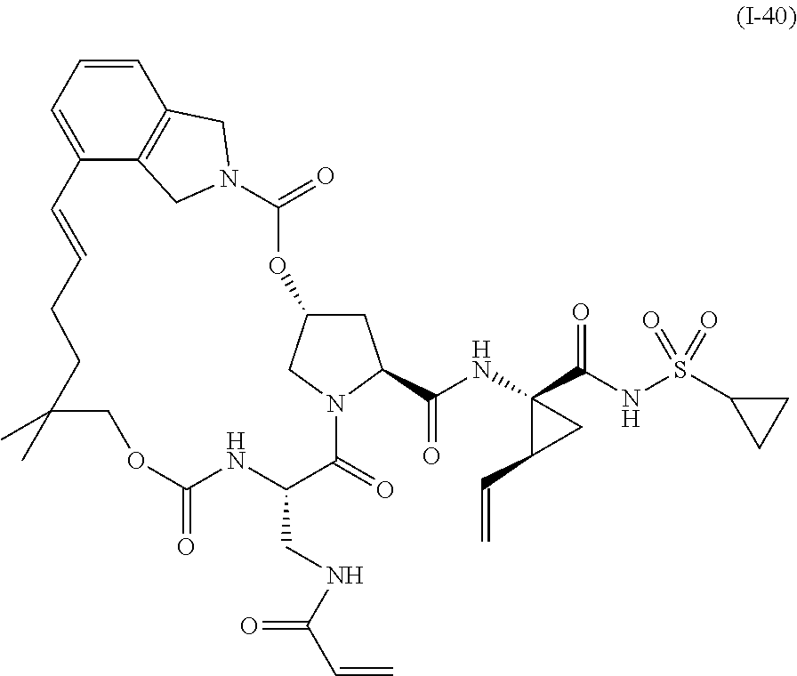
C1=CC=C2C3=C1CN(C3)C(=O)OC1CC(C(NC3(C(=O)NS(=O)(=O)C4CC4)C(C=C)C3)=O)N(C1)C(=O)C(CNC(=O)C=C)NC(=O)OCC(C)(C)CCC=C2
